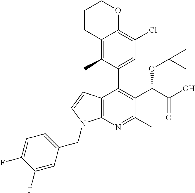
C12=C(C)C(C3=C(C(C(O)=O)OC(C)(C)C)C(C)=NC4=C3C=CN4CC3=CC=C(F)C(F)=C3)=CC(Cl)=C1OCCC2
